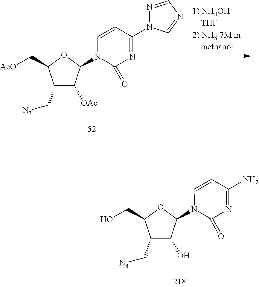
C1(C[N3])C([OAc])C(N2C(=O)N=C(N3N=CN=C3)C=C2)OC1C[AcO].C1(C[N3])C(O)C(N2C(=O)N=C(N)C=C2)OC1CO
